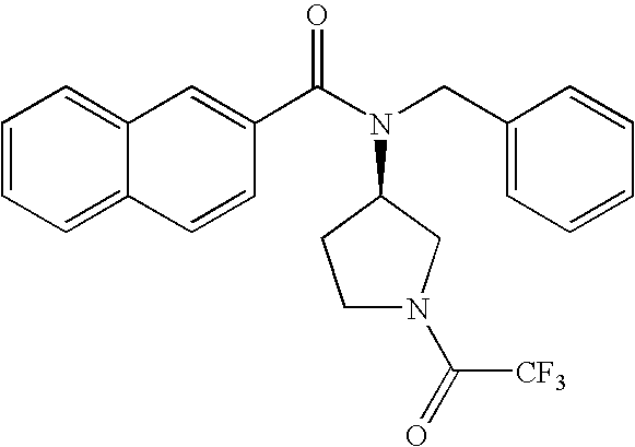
C1N(C([CF3])=O)CC(N(C(C2=CC3=CC=CC=C3C=C2)=O)CC2=CC=CC=C2)C1
